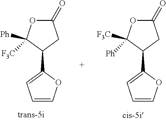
C1(=O)OC([Ph])([F3C])C(C2=CC=CO2)C1.C1(=O)OC([F3C])([Ph])C(C2=CC=CO2)C1
